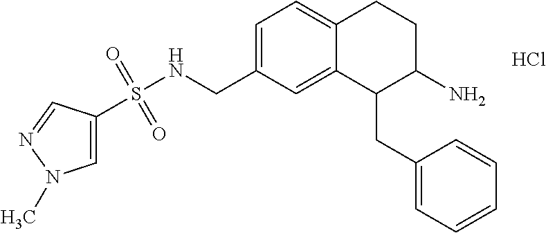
Cl.C1=C(CNS(=O)(=O)C2=CN(C)N=C2)C=C2C(=C1)CCC(N)C2CC1=CC=CC=C1
